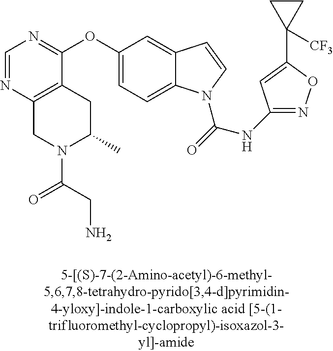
C1=NC2=C(C(OC3=CC=C4C(=C3)C=CN4C(=O)NC3=NOC(C4([CF3])CC4)=C3)=N1)CC(C)N(C(CN)=O)C2
